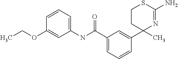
C1CC(C2=CC(C(=O)NC3=CC=CC(OCC)=C3)=CC=C2)(C)N=C(N)S1
